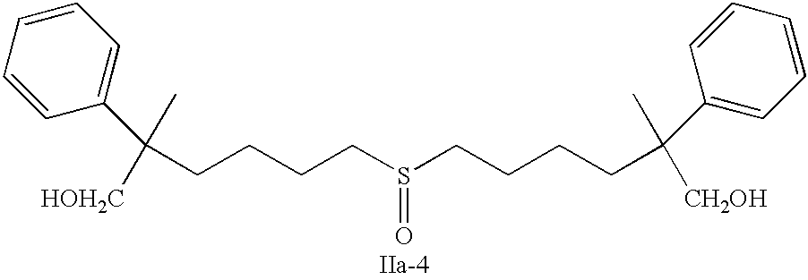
S(=O)(CCCCC(C)([HOH2C])C1=CC=CC=C1)CCCCC(C)([CH2OH])C1=CC=CC=C1
